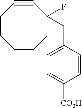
C1CCC(F)(CC2=CC=C([CO2H])C=C2)C#CCC1
